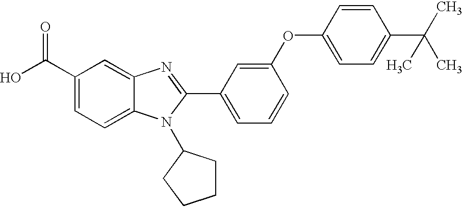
C1(C(O)=O)=CC=C2C(=C1)N=C(C1=CC=CC(OC3=CC=C(C(C)(C)C)C=C3)=C1)N2C1CCCC1
